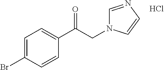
C1=C(Br)C=CC(C(CN2C=NC=C2)=O)=C1.Cl
